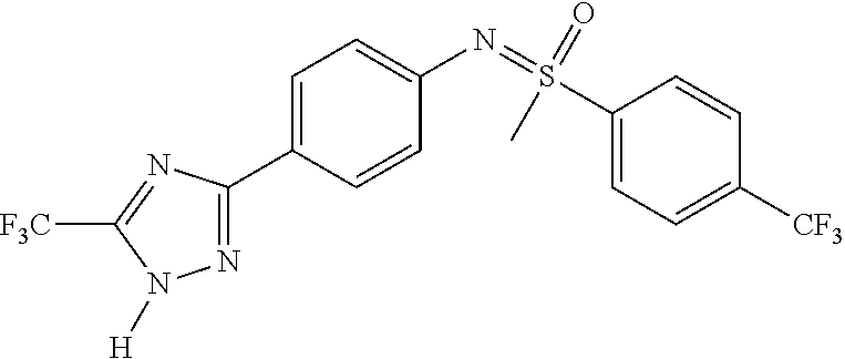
N1=C(C2=CC=C(N=S(=O)(C)C3=CC=C([CF3])C=C3)C=C2)N=C([F3C])N1[H]
